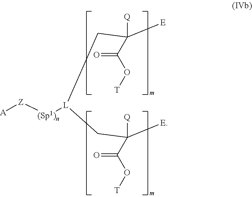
C([E])([Q])(C(O[T])=O)C[L]([(Sp1)n][Z][A])CC([E])([Q])C(O[T])=O
